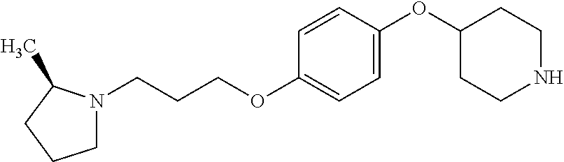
C1N(CCCOC2=CC=C(OC3CCNCC3)C=C2)C(C)CC1
